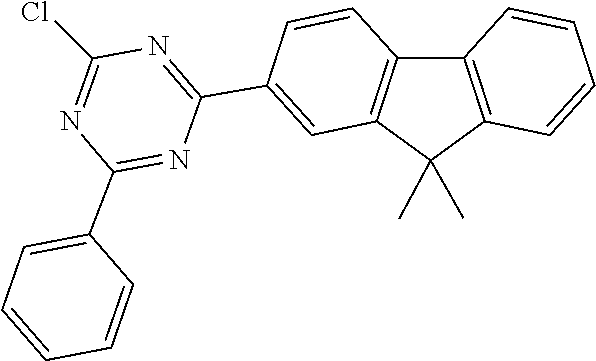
N1=C(Cl)N=C(C2=CC3=C(C=C2)C2=C(C=CC=C2)C3(C)C)N=C1C1=CC=CC=C1
